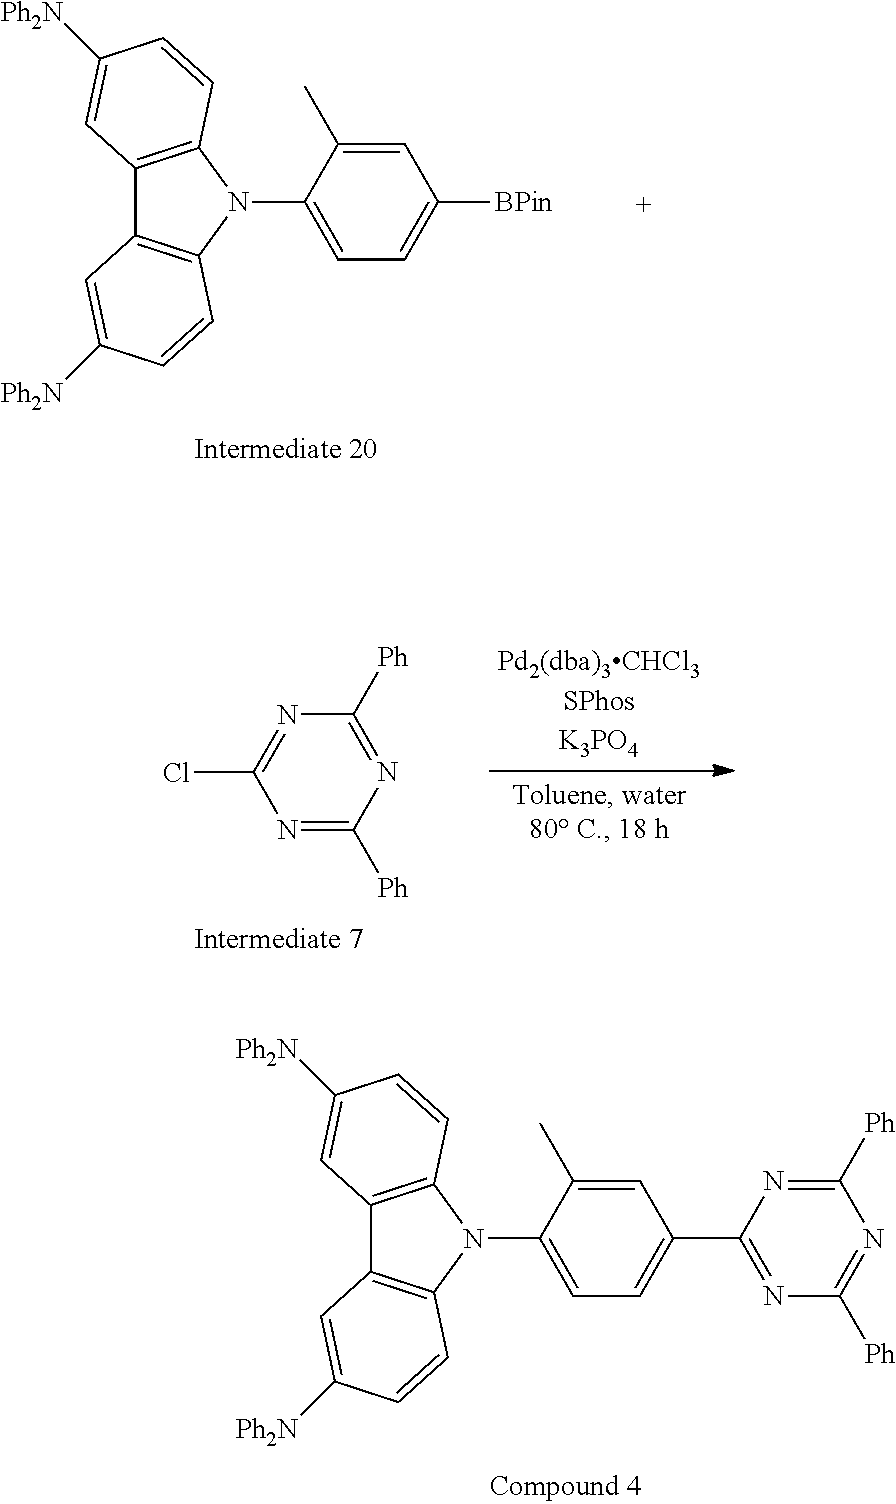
C12=C(N(C3=CC=C([BPin])C=C3C)C3=C1C=C([Ph2N])C=C3)C=CC([Ph2N])=C2.N1=C([Ph])N=C([Ph])N=C1Cl.C12=C(N(C3=CC=C(C4=NC([Ph])=NC([Ph])=N4)C=C3C)C3=C1C=C([Ph2N])C=C3)C=CC([Ph2N])=C2
